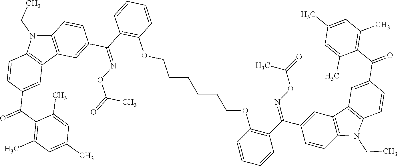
C12=C(C3=C(N1CC)C=CC(C(C1=C(C)C=C(C)C=C1C)=O)=C3)C=C(C(C1=C(OCCCCCCOC3=C(C(C4=CC5=C(C=C4)N(CC)C4=C5C=C(C(C5=C(C)C=C(C)C=C5C)=O)C=C4)=NOC(=O)C)C=CC=C3)C=CC=C1)=NOC(=O)C)C=C2
